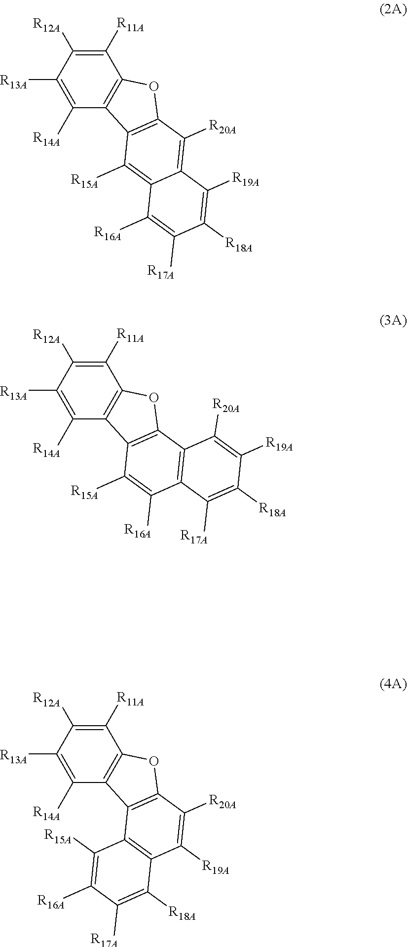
C1([R11A])=C([R12A])C([R13A])=C([R14A])C2=C1OC1=C2C([R15A])=C2C(=C1[R20A])C([R19A])=C([R18A])C([R17A])=C2[R16A].C1([R11A])=C([R12A])C([R13A])=C([R14A])C2=C1OC1=C2C([R15A])=C([R16A])C2=C1C([R20A])=C([R19A])C([R18A])=C2[R17A].C1([R11A])=C([R12A])C([R13A])=C([R14A])C2=C1OC1=C2C2=C(C([R19A])=C1[R20A])C([R18A])=C([R17A])C([R16A])=C2[R15A]
